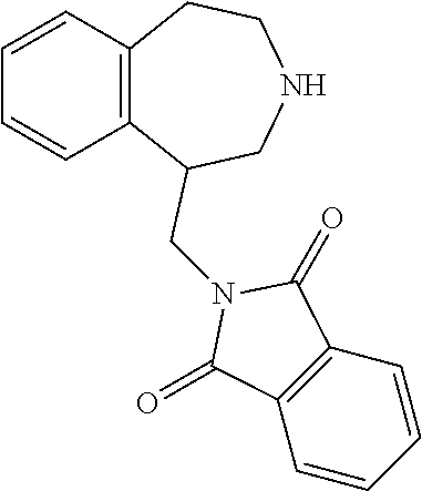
C1(CN2C(=O)C3=C(C2=O)C=CC=C3)C2=C(C=CC=C2)CCNC1
